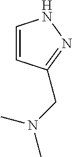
C1=CC(CN(C)C)=NN1
